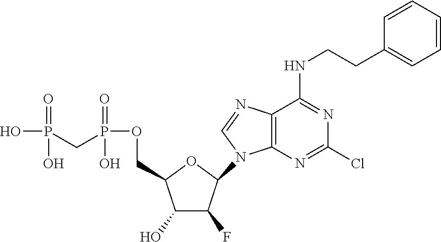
C1(O)C(F)C(N2C3=C(C(NCCC4=CC=CC=C4)=NC(Cl)=N3)N=C2)OC1COP(CP(O)(=O)O)(=O)O
